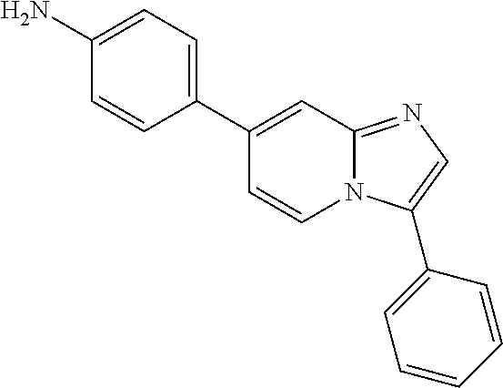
C1=CC(C2=CC3=NC=C(C4=CC=CC=C4)N3C=C2)=CC=C1N
